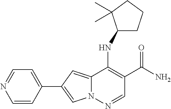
C1=CC(C2=CN3C(=C2)C(NC2CCCC2(C)C)=C(C(N)=O)C=N3)=CC=N1
